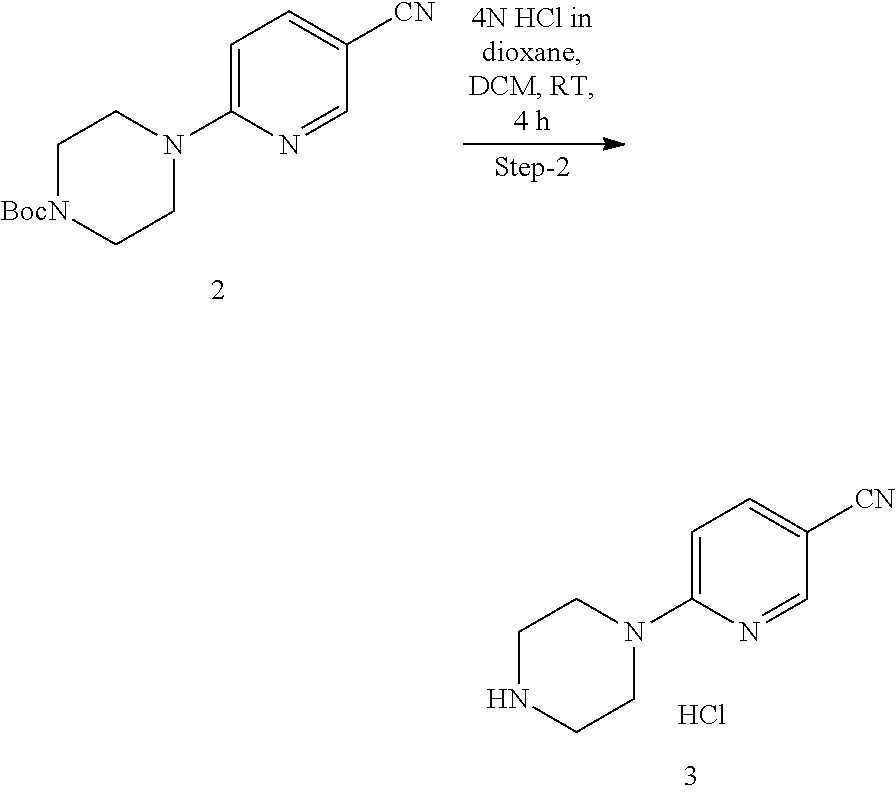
C1=C(N2CCNCC2)N=CC([CN])=C1.Cl.C1=C(N2CC[BocN]CC2)N=CC([CN])=C1
